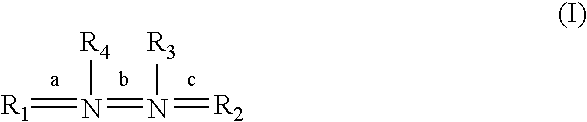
[R1]=N(=N(=[R2])[R3])[R4]
